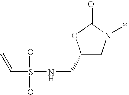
C1(CNS(C=C)(=O)=O)CN(C)C(=O)O1.[H]
